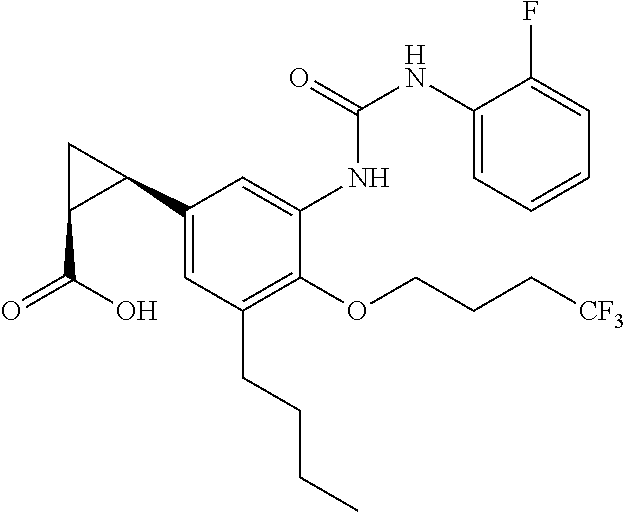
C1(NC(NC2=CC(C3CC3C(O)=O)=CC(CCCC)=C2OCCC[CF3])=O)=CC=CC=C1F
